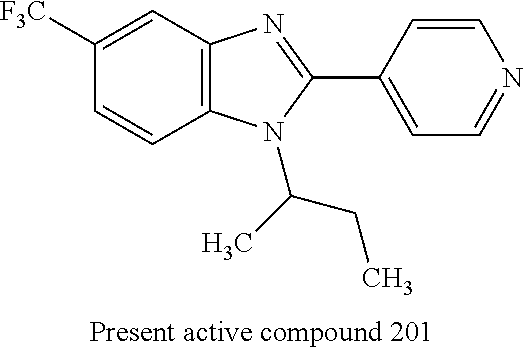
C1([F3C])=CC2=C(C=C1)N(C(C)CC)C(C1=CC=NC=C1)=N2
